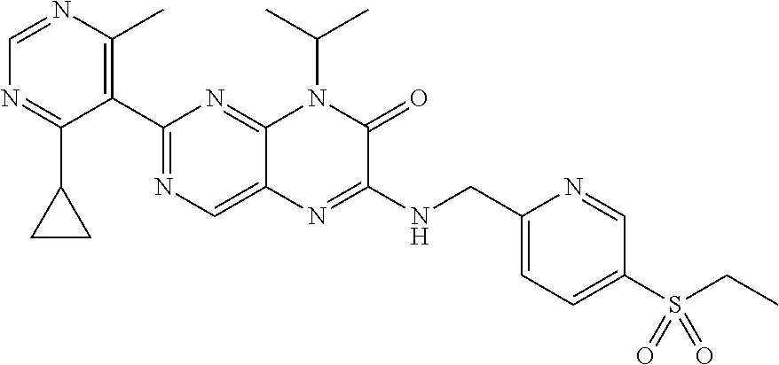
C1(C2=NC=C3C(=N2)N(C(C)C)C(=O)C(NCC2=CC=C(S(=O)(=O)CC)C=N2)=N3)=C(C)N=CN=C1C1CC1
